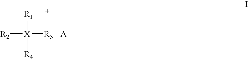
[R2][X]([R3])([R1])[R4]
